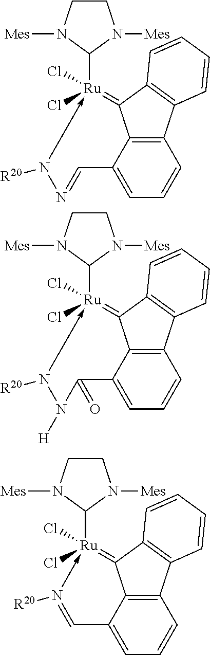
C12=C3C(=CC=C1)C(=O)N([H])N([R20])->[Ru](C1N([Mes])CCN1[Mes])(Cl)(Cl)=C3C1=C2C=CC=C1.C12=C3C(=CC=C1)C=N([R20])->[Ru](C1N([Mes])CCN1[Mes])(Cl)(Cl)=C3C1=C2C=CC=C1.C12=C3C(=CC=C1)C=NN([R20])->[Ru](C1N([Mes])CCN1[Mes])(Cl)(Cl)=C3C1=C2C=CC=C1
